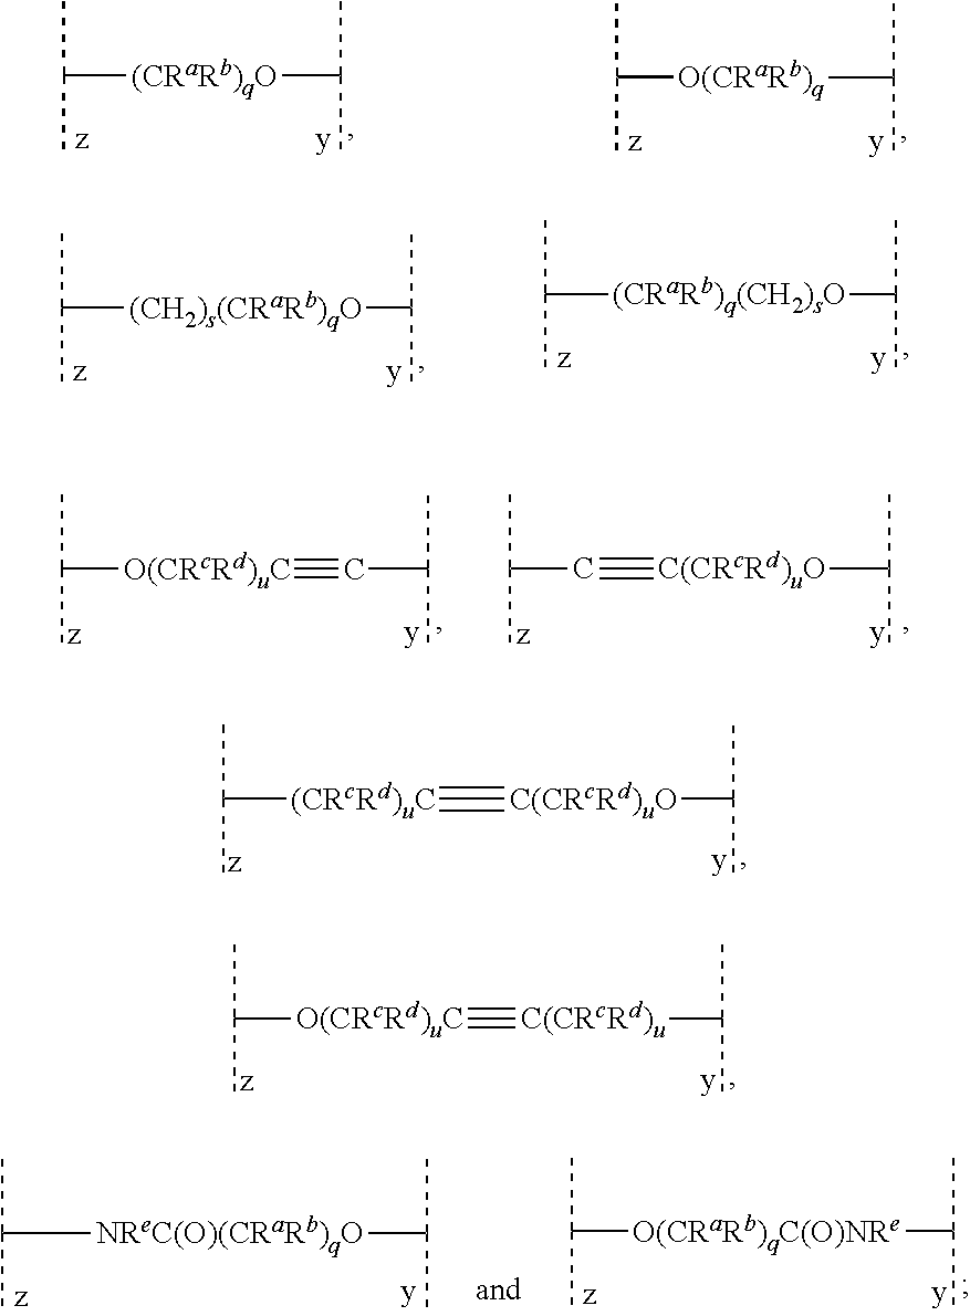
C([(CRcRd)uC]#[C(CRcRd)uO]C(C)C)(C)C.C([O(CRcRd)uC]#[C(CRcRd)u]C(C)C)(C)C.C([(CRaRb)qO]C(C)C)(C)C.C([O(CRaRb)q]C(C)C)(C)C.C([(CH2)s(CRaRb)qO]C(C)C)(C)C.C([(CRaRb)q(CH2)sO]C(C)C)(C)C.C([O(CRcRd)uC]#CC(C)C)(C)C.[C(CRcRd)uO](C(C)C)#CC(C)C.C([O(CRaRb)qC(O)NRe]C(C)C)(C)C.C([NReC(O)(CRaRb)qO]C(C)C)(C)C
